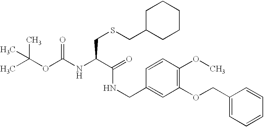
CC(OC(NC(C(=O)NCC1=CC(OCC2=CC=CC=C2)=C(OC)C=C1)CSCC1CCCCC1)=O)(C)C
